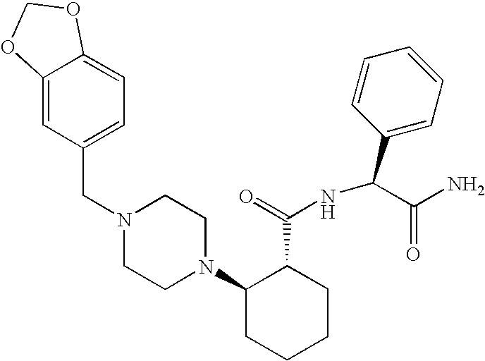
C(N1CCN(C2CCCCC2C(=O)NC(C2=CC=CC=C2)C(N)=O)CC1)C1=CC=C2C(=C1)OCO2
